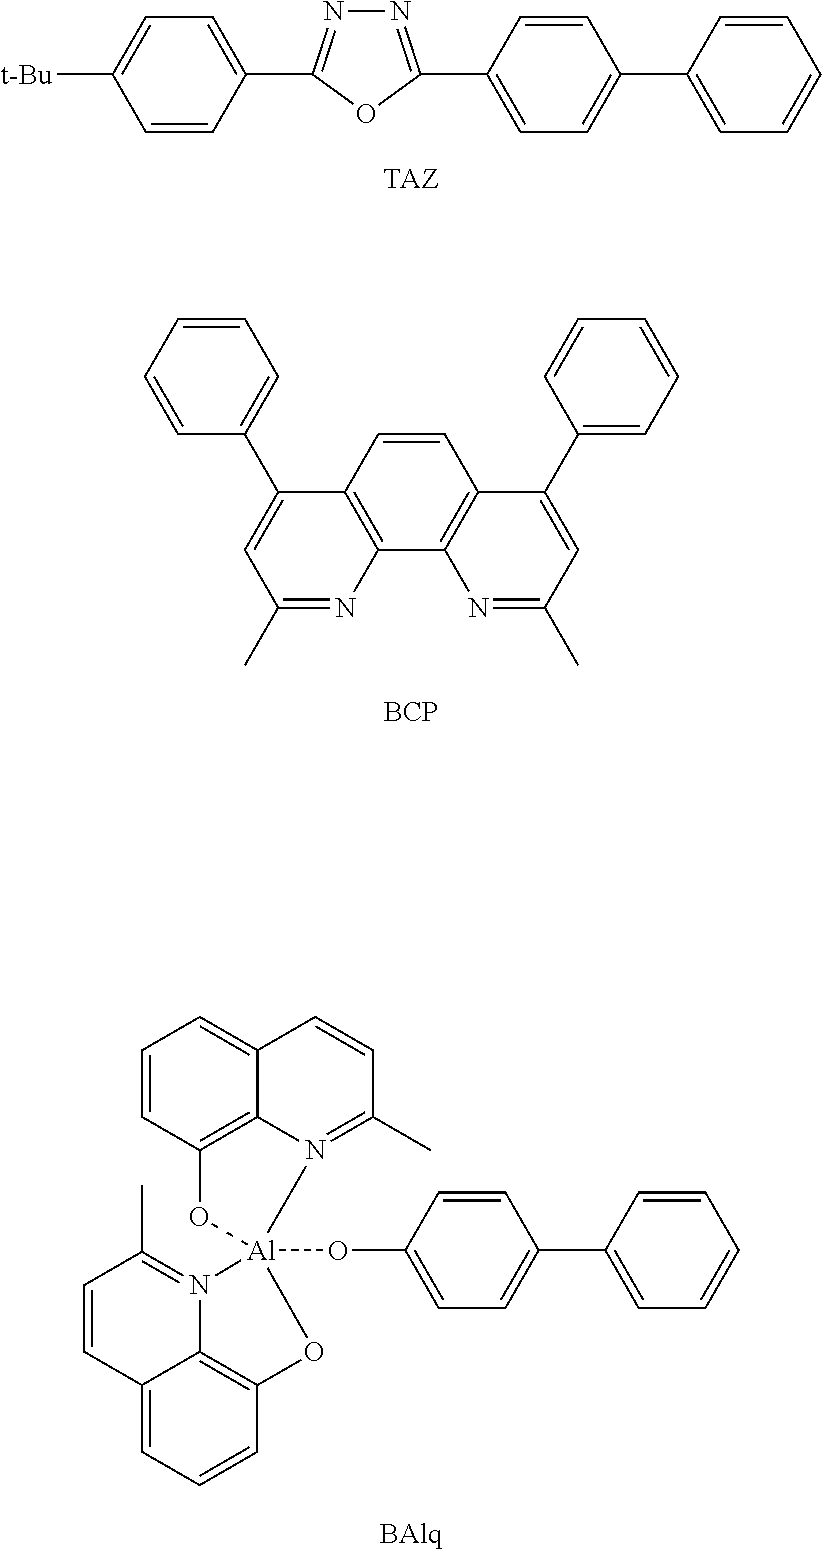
C1=CC(C2=NN=C(C3=CC=C(C4=CC=CC=C4)C=C3)O2)=CC=C1[t-Bu].C1=CC2=C(C3=C1C(C1=CC=CC=C1)=CC(C)=N3)N=C(C)C=C2C1=CC=CC=C1.[BCP].C1=CC2=C3C(=C1)C=CC(C)=N3[Al]1(OC3=CC=C(C4=CC=CC=C4)C=C3)(O2)OC2=C3C(=CC=C2)C=CC(C)=N31
